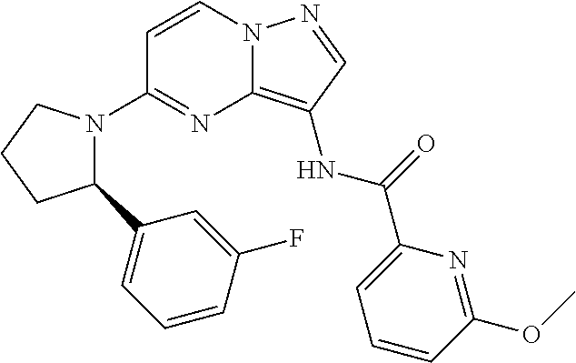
C1=CN2C(=C(NC(=O)C3=CC=CC(OC)=N3)C=N2)N=C1N1C(C2=CC=CC(F)=C2)CCC1
